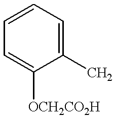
C1=CC=C([OCH2CO2H])C(C)=C1
